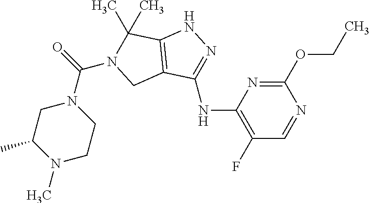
N(C1=NNC2=C1CN(C(=O)N1CC(C)N(C)CC1)C2(C)C)C1=C(F)C=NC(OCC)=N1
